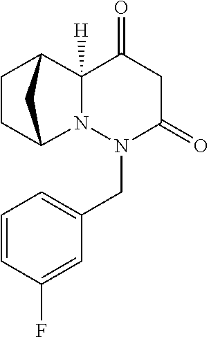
N12C([H])(C3CCC1C3)C(=O)CC(=O)N2CC1=CC=CC(F)=C1
